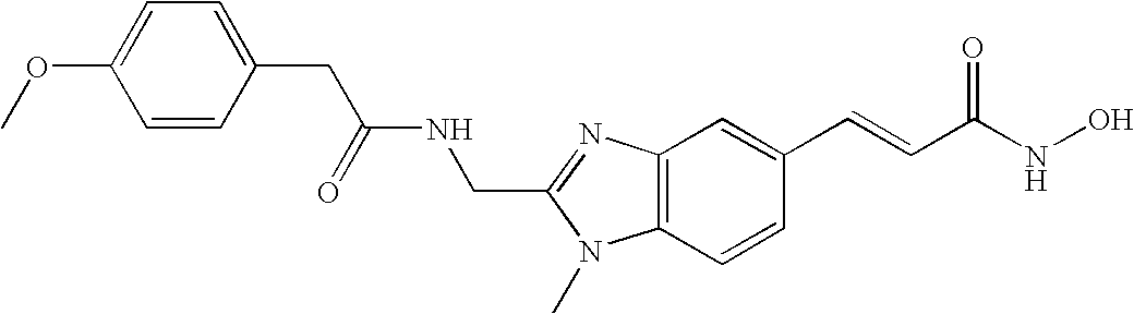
C(C1=NC2=C(C=CC(C=CC(NO)=O)=C2)N1C)NC(CC1=CC=C(OC)C=C1)=O
